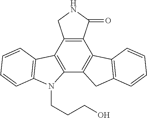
C12=C(C3=C(C4=C1C1=C(C4)C=CC=C1)N(CCCO)C1=C3C=CC=C1)CNC2=O
